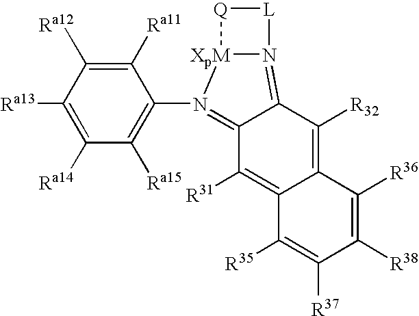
C1([Ra13])=C([Ra14])C([Ra15])=C(N2=C3C([R31])=C4C(=C([R32])C3=N3[XpM]2[Q][L]3)C([R36])=C([R38])C([R37])=C4[R35])C([Ra11])=C1[Ra12]
